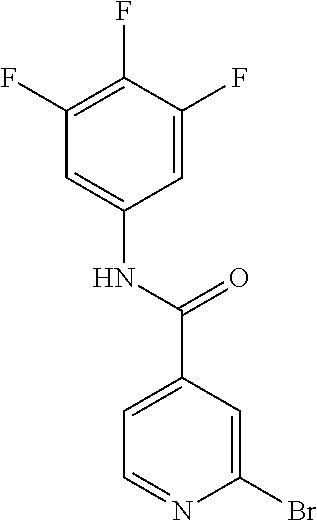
C1=NC(Br)=CC(C(NC2=CC(F)=C(F)C(F)=C2)=O)=C1
